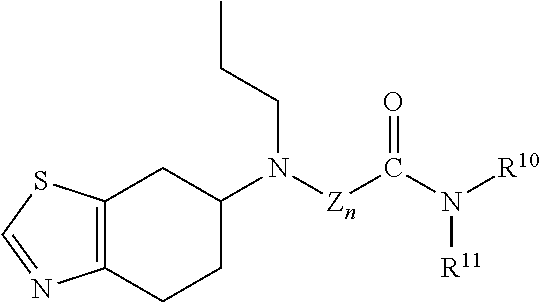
C12=C(CCC(N([Zn]C(N([R10])[R11])=O)CCC)C1)N=CS2
